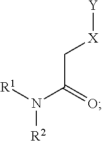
[Y][X]CC(N([R1])[R2])=O
